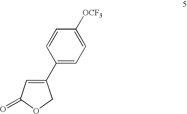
C1(C2=CC=C([OCF3])C=C2)=CC(=O)OC1
